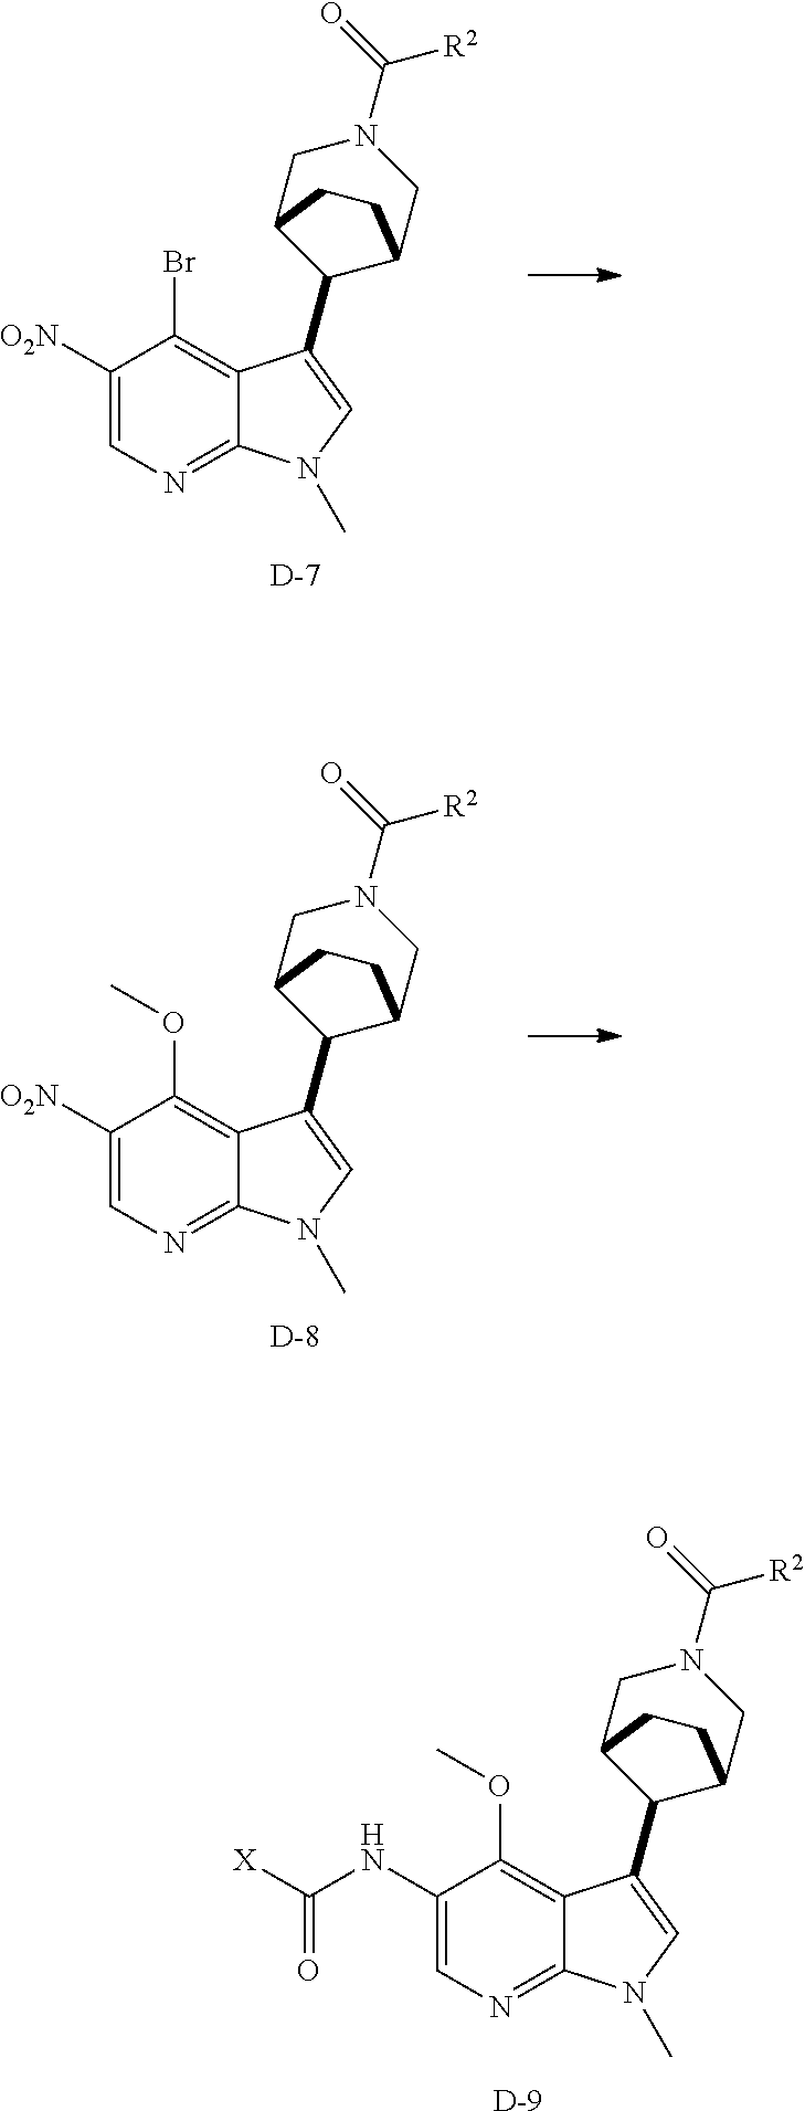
C1([O2N])=CN=C2C(=C1Br)C(C1C3CN(C(=O)[R2])CC1CC3)=CN2C.[D].C1([O2N])=CN=C2C(=C1OC)C(C1C3CN(C(=O)[R2])CC1CC3)=CN2C.[D].C1(NC([X])=O)=CN=C2C(=C1OC)C(C1C3CN(C(=O)[R2])CC1CC3)=CN2C.[D]
